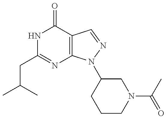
C(CC1=NC2=C(C(=O)N1)C=NN2C1CCCN(C(C)=O)C1)(C)C
